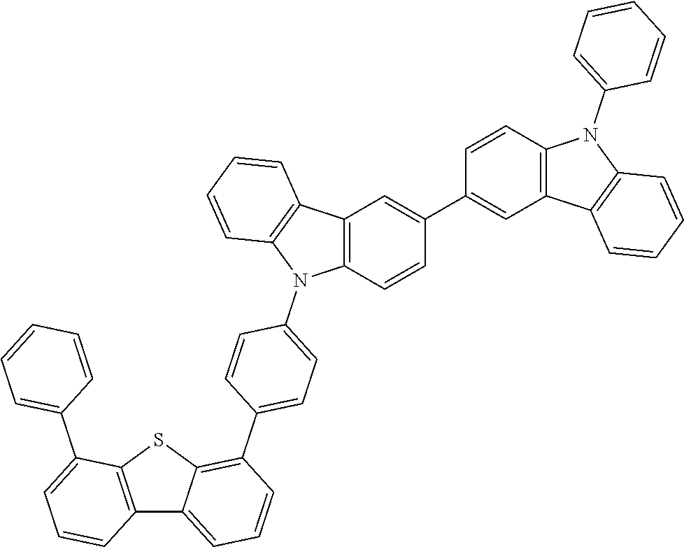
C1(C2=C3C(=CC=C2)C2=C(S3)C(C3=CC=CC=C3)=CC=C2)=CC=C(N2C3=C(C4=C2C=CC=C4)C=C(C2=CC4=C(C=C2)N(C2=CC=CC=C2)C2=C4C=CC=C2)C=C3)C=C1
